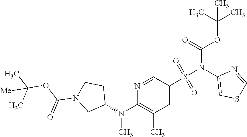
C1=C(S(=O)(=O)N(C2=CSC=N2)C(OC(C)(C)C)=O)C=NC(N(C2CCN(C(OC(C)(C)[Me])=O)C2)C)=C1C
